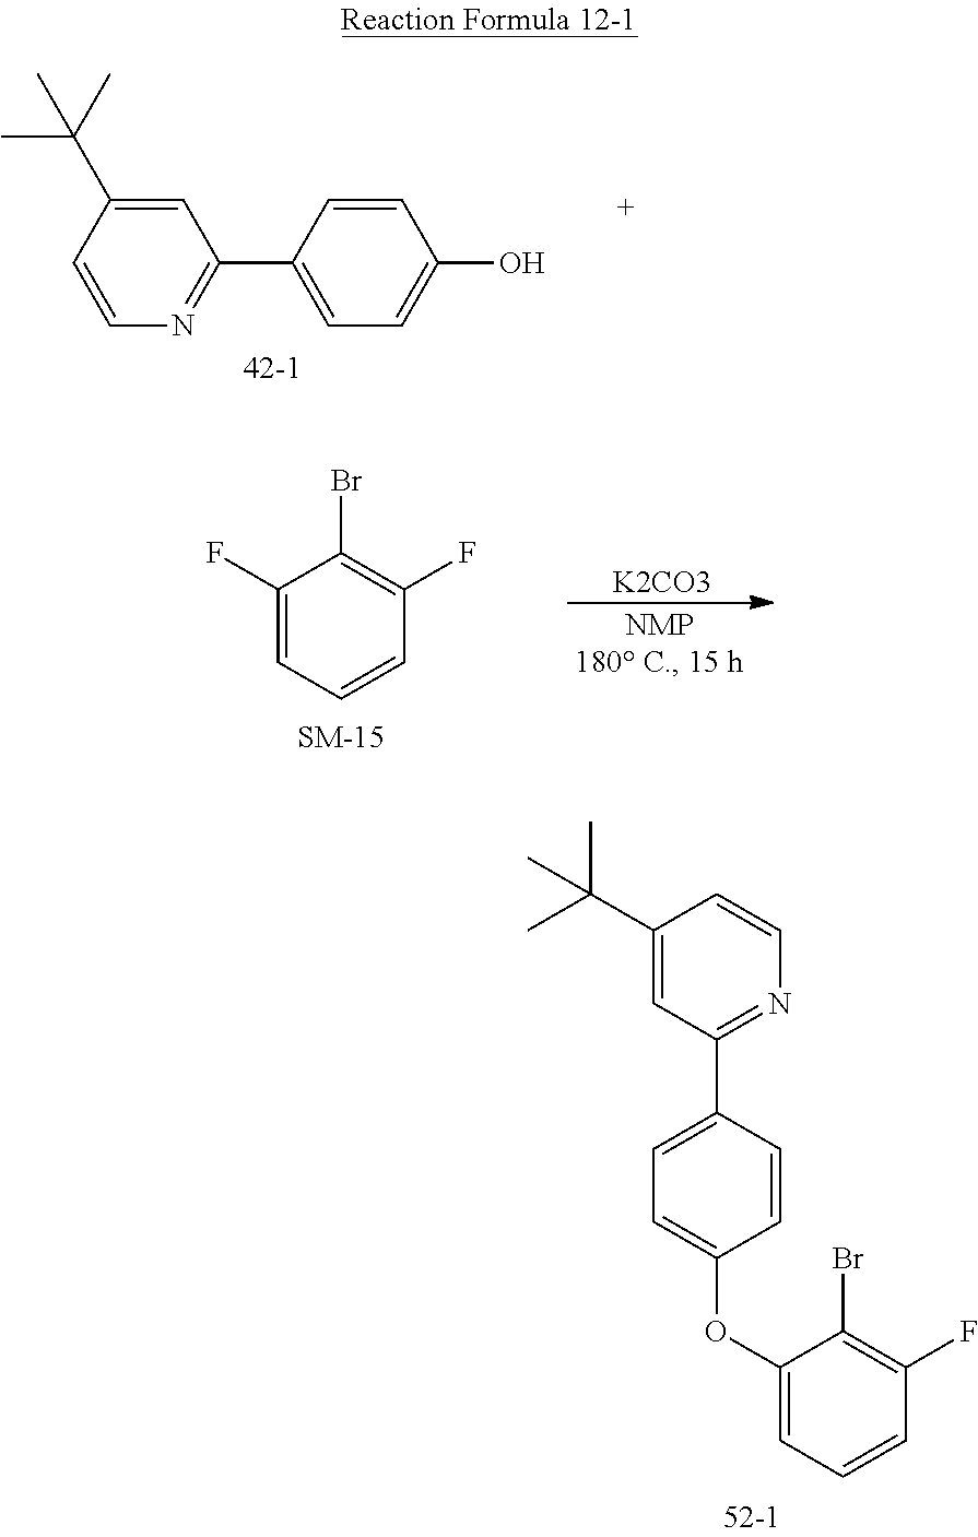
C1(F)=CC=CC(F)=C1Br.[K2CO3].C1=C(C(C)(C)C)C=CN=C1C1=CC=C(O)C=C1.C1(OC2=CC=C(C3=NC=CC(C(C)(C)C)=C3)C=C2)=CC=CC(F)=C1Br
